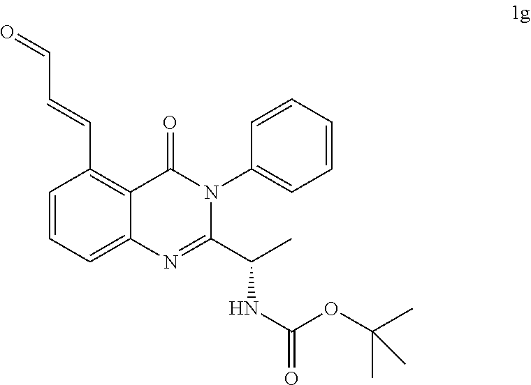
C1=CC=C2C(=C1C=CC=O)C(=O)N(C1=CC=CC=C1)C(C(C)NC(=O)OC(C)(C)C)=N2
